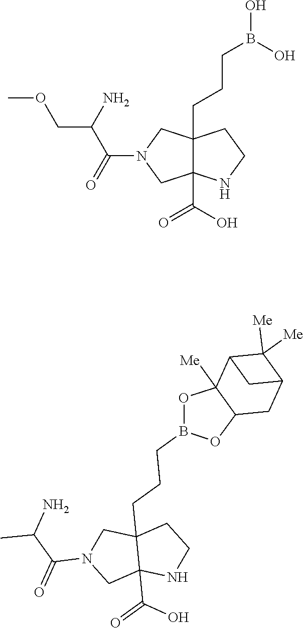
O=C(C12CN(C(=O)C(COC)N)CC1(CCCB(O)O)CCN2)O.O=C(C12CN(C(=O)C(C)N)CC1(CCCB1OC3C([Me])(O1)C1C([Me])([Me])C(C3)C1)CCN2)O
